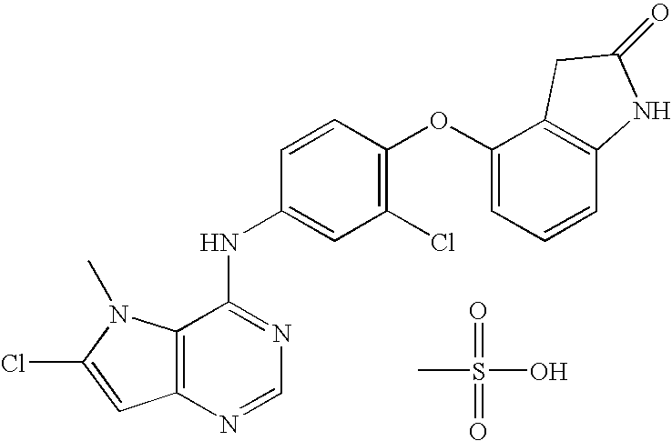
C12=C(N=CN=C1NC1=CC(Cl)=C(OC3=CC=CC4=C3CC(=O)N4)C=C1)C=C(Cl)N2C.CS(O)(=O)=O
